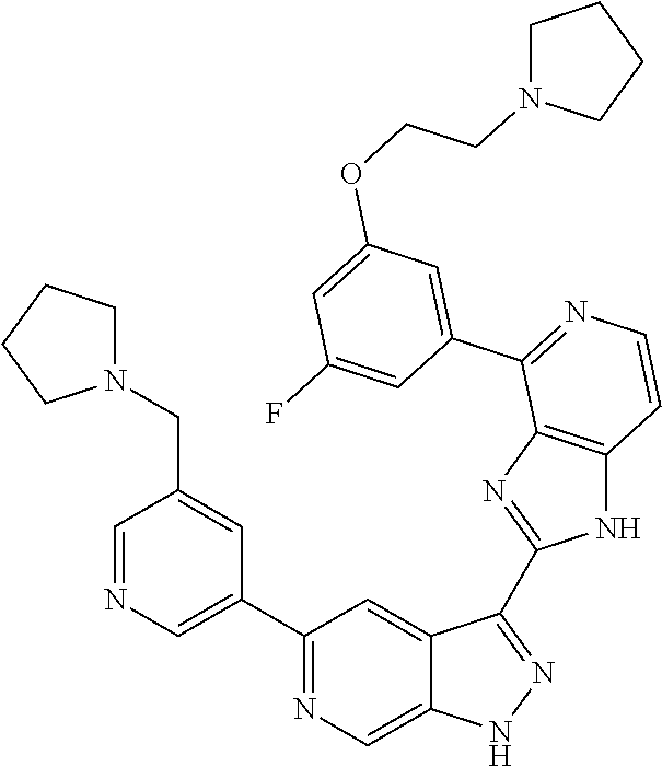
C1(C2=CN=CC(CN3CCCC3)=C2)=NC=C2C(=C1)C(C1=NC3=C(N1)C=CN=C3C1=CC(OCCN3CCCC3)=CC(F)=C1)=NN2
